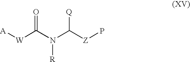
[A][W]C(N(C([Q])[Z]P)[R])=O
